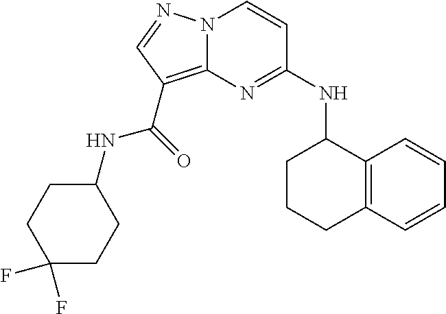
N(C1=NC2=C(C(NC3CCC(F)(F)CC3)=O)C=NN2C=C1)C1CCCC2=C1C=CC=C2
